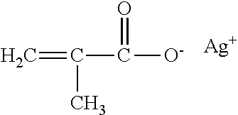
C(C([O-])=O)(=C)C.[Ag]
